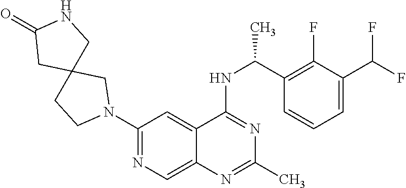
N1(C2=NC=C3C(=C2)C(NC(C2=C(F)C(C(F)F)=CC=C2)C)=NC(C)=N3)CC2(CC1)CNC(=O)C2
